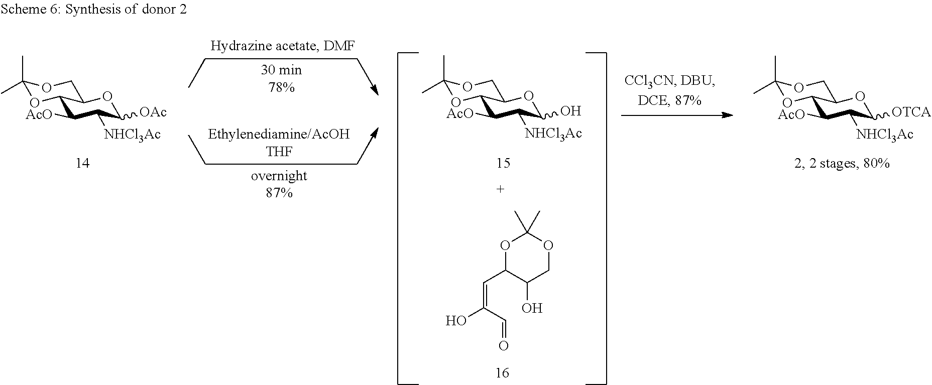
C1([AcO])C([NHCl3Ac])C([OAc])OC2C1OC(C)(C)OC2.C1([AcO])C([NHCl3Ac])C([OTCA])OC2C1OC(C)(C)OC2.C1([AcO])C([NHCl3Ac])C(O)OC2C1OC(C)(C)OC2.O1C(C=C(C=O)O)C(O)COC1(C)C
